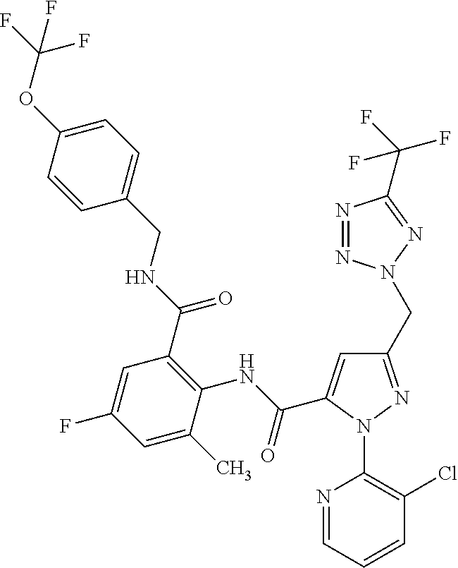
C1=CC(OC(F)(F)F)=CC=C1CNC(C1=C(NC(=O)C2=CC(CN3N=NC(C(F)(F)F)=N3)=NN2C2=C(Cl)C=CC=N2)C(C)=CC(F)=C1)=O
